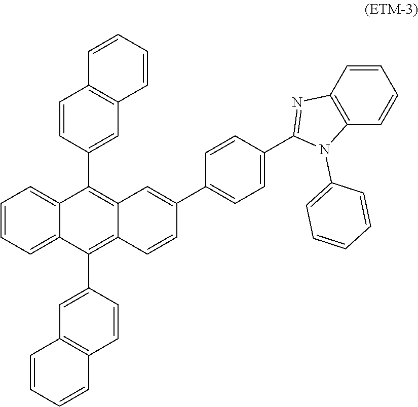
C1=CC=C2C(=C1)C(C1=CC3=C(C=C1)C=CC=C3)=C1C(=C2C2=CC3=C(C=C2)C=CC=C3)C=CC(C2=CC=C(C3=NC4=C(N3C3=CC=CC=C3)C=CC=C4)C=C2)=C1
